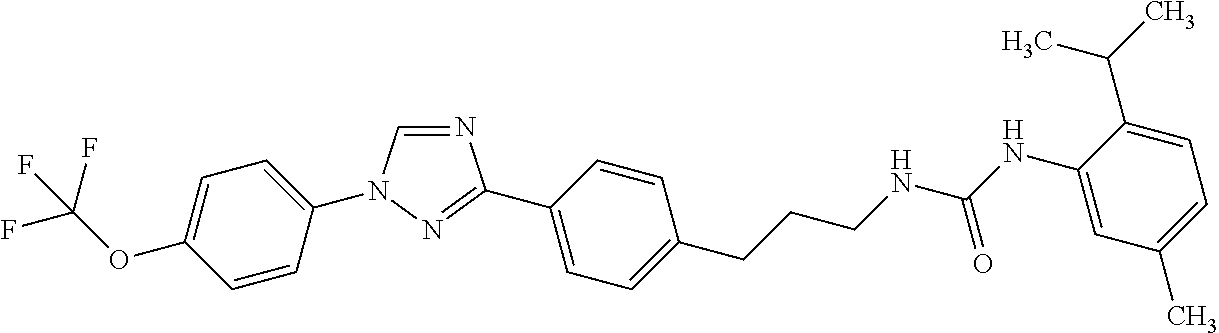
C1=C(N2C=NC(C3=CC=C(CCCNC(NC4=CC(C)=CC=C4C(C)C)=O)C=C3)=N2)C=CC(OC(F)(F)F)=C1
